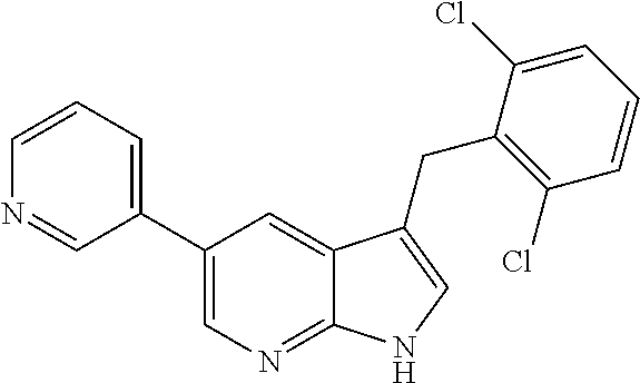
C1(C2=CC=CN=C2)=CN=C2C(=C1)C(CC1=C(Cl)C=CC=C1Cl)=CN2
